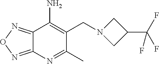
N1(CC2=C(N)C3=NON=C3N=C2C)CC(C(F)(F)F)C1
